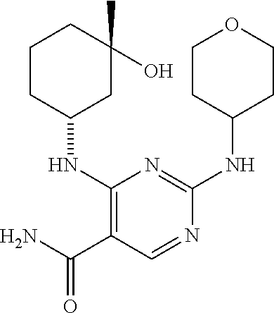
C1CC(NC2=C(C(N)=O)C=NC(NC3CCOCC3)=N2)CC(C)(O)C1
